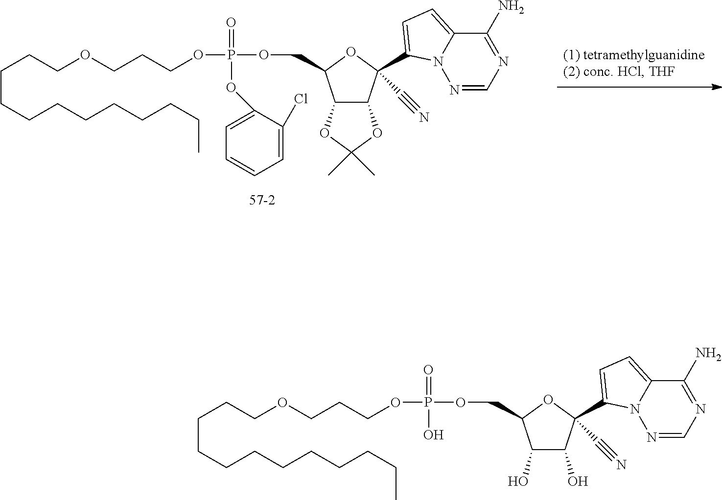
C1(O)C(O)C(C#N)(C2=CC=C3C(N)=NC=NN32)OC1COP(OCCCOCCCCCCCCCCCC)(=O)O.C12C(OC(C)(C)O1)C(C#N)(C1=CC=C3C(N)=NC=NN31)OC2COP(OCCCOCCCCCCCCCCCC)(=O)OC1=CC=CC=C1Cl
